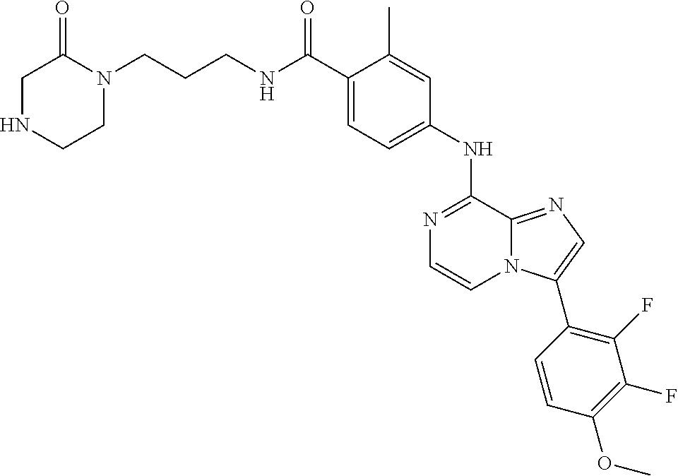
C1(NC2=NC=CN3C2=NC=C3C2=C(F)C(F)=C(OC)C=C2)=CC=C(C(NCCCN2C(=O)CNCC2)=O)C(C)=C1
